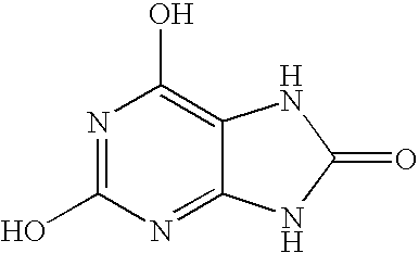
N1=C(O)N=C2C(=C1O)NC(=O)N2
